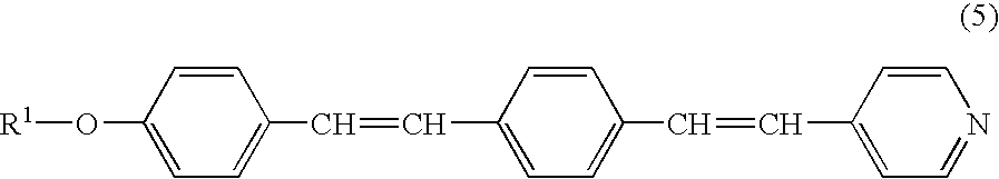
[R1]OC1=CC=C(C=CC2=CC=C(C=CC3=CC=NC=C3)C=C2)C=C1
